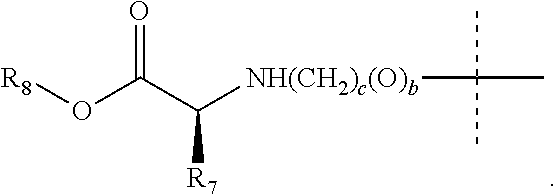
[R8]OC(C([NH(CH2)c(O)b]C(C)(C)C)[R7])=O
